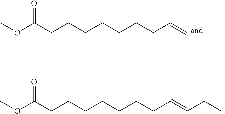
COC(CCCCCCCC=C)=O.COC(CCCCCCCC=CCC)=O
